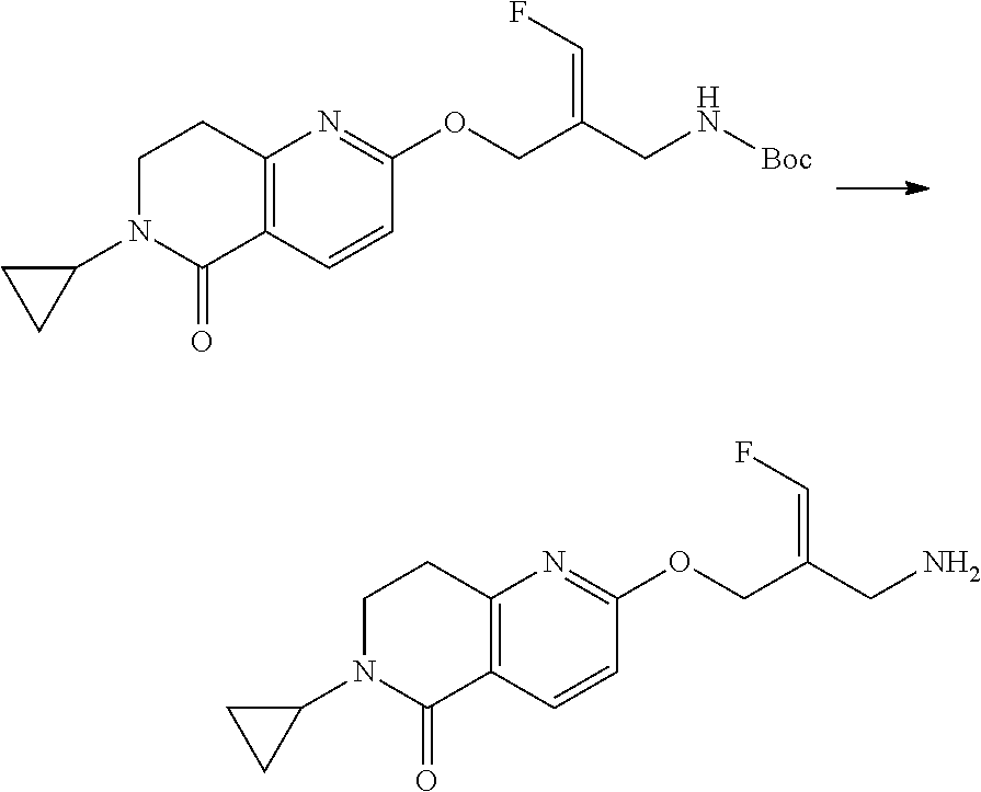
C12=C(C=CC(OCC(CN)=CF)=N1)C(=O)N(C1CC1)CC2.C12=C(C=CC(OCC(CN[Boc])=CF)=N1)C(=O)N(C1CC1)CC2
